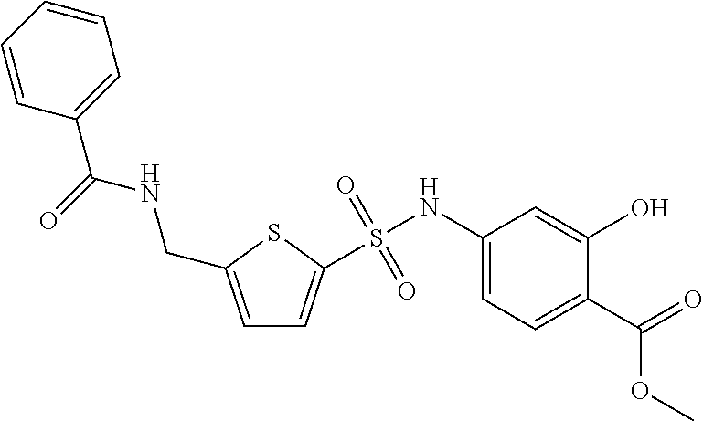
C1(NS(=O)(=O)C2=CC=C(CNC(C3=CC=CC=C3)=O)S2)=CC=C(C(=O)OC)C(O)=C1
